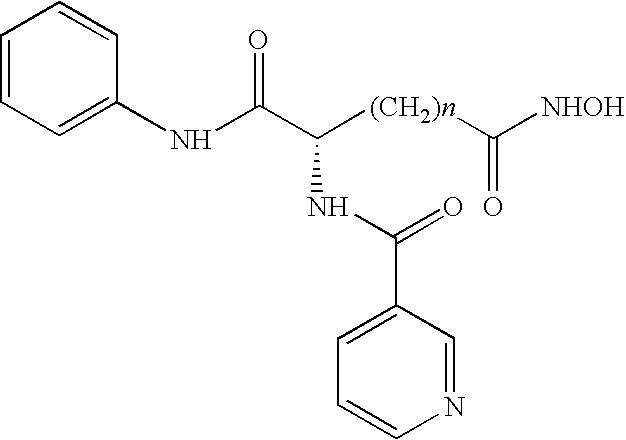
C1(NC(C([(CH2)n]C([NHOH])=O)NC(C2=CC=CN=C2)=O)=O)=CC=CC=C1
